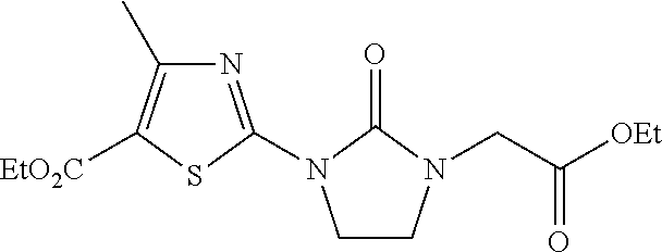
N1=C(N2CCN(CC(=O)[OEt])C2=O)SC([EtO2C])=C1C
